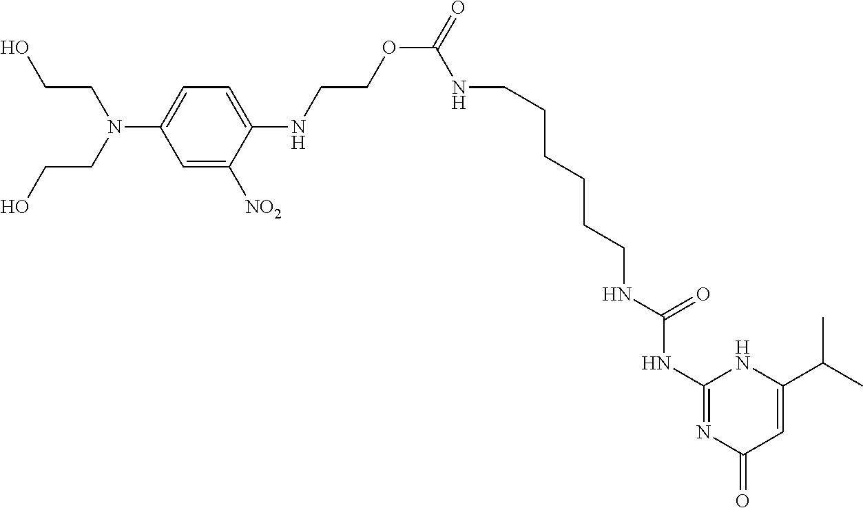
C1=C([NO2])C(NCCOC(=O)NCCCCCCNC(=O)NC2=NC(=O)C=C(C(C)C)N2)=CC=C1N(CCO)CCO
